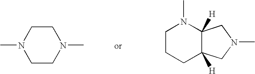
N1(C)CCN(C)CC1.C1CCC2([H])C([H])(N1C)CN(C)C2
